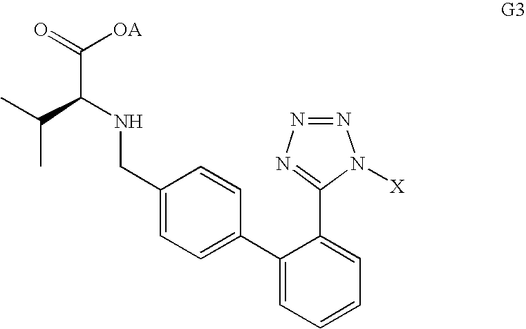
C1(CNC(C([OA])=O)C(C)C)=CC=C(C2=CC=CC=C2C2=NN=NN2[X])C=C1
